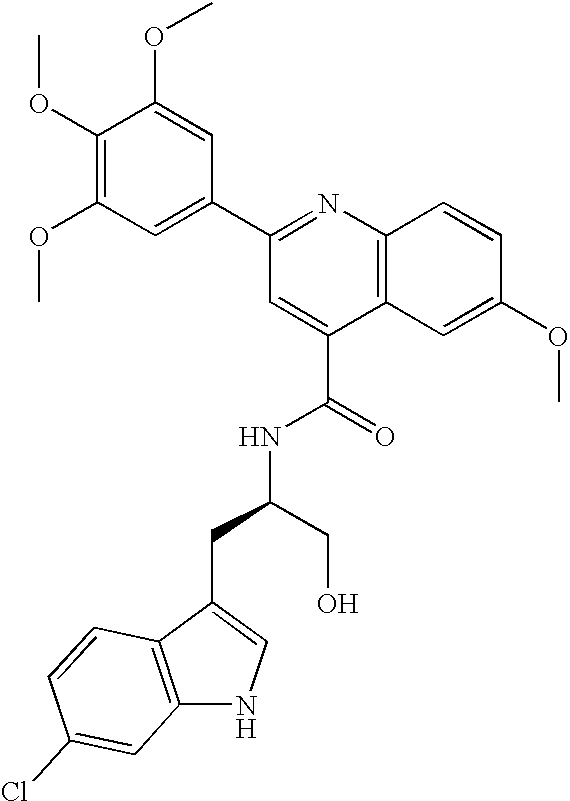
C1(OC)=C(OC)C=C(C2=NC3=C(C(C(=O)NC(CO)CC4=CNC5=C4C=CC(Cl)=C5)=C2)C=C(OC)C=C3)C=C1OC
